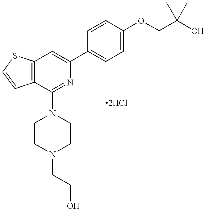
C12=C(C(N3CCN(CCO)CC3)=NC(C3=CC=C(OCC(O)(C)C)C=C3)=C1)C=CS2
